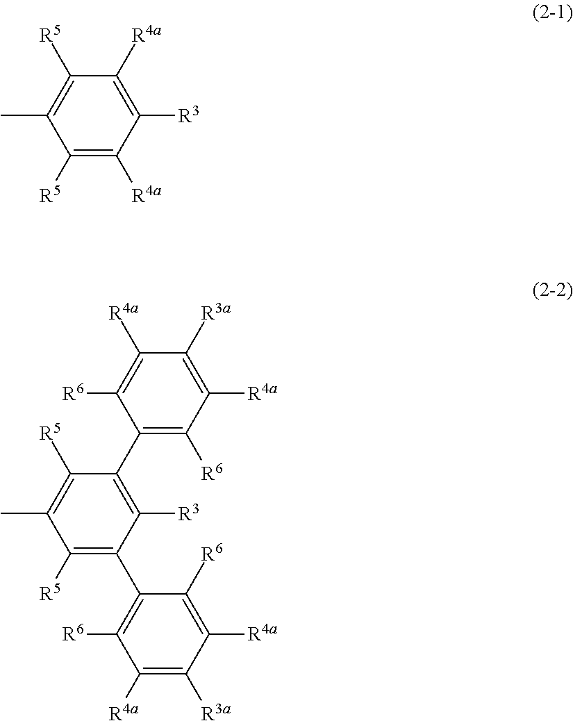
C1([R5])=C([R4a])C([R3])=C([R4a])C([R5])=C1C.C1([R5])=C(C2=C([R6])C([R4a])=C([R3a])C([R4a])=C2[R6])C([R3])=C(C2=C([R6])C([R4a])=C([R3a])C([R4a])=C2[R6])C([R5])=C1C
